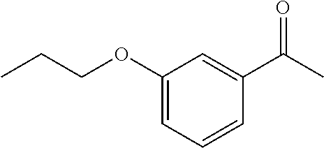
C(OC1=CC=CC(C(C)=O)=C1)CC
